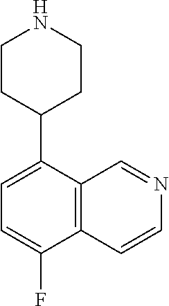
C1=C(F)C2=C(C=NC=C2)C(C2CCNCC2)=C1
